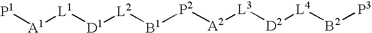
[P1][A1][L1][D1][L2][B1][P2][A2][L3][D2][L4][B2][P3]
